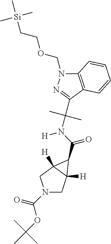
N1(C(OC(C)(C)C)=O)CC2([H])C([H])(C1)C2C(N(C(C)(C)C1=NN(COCC[Si](C)(C)C)C2=C1C=CC=C2)[H])=O
